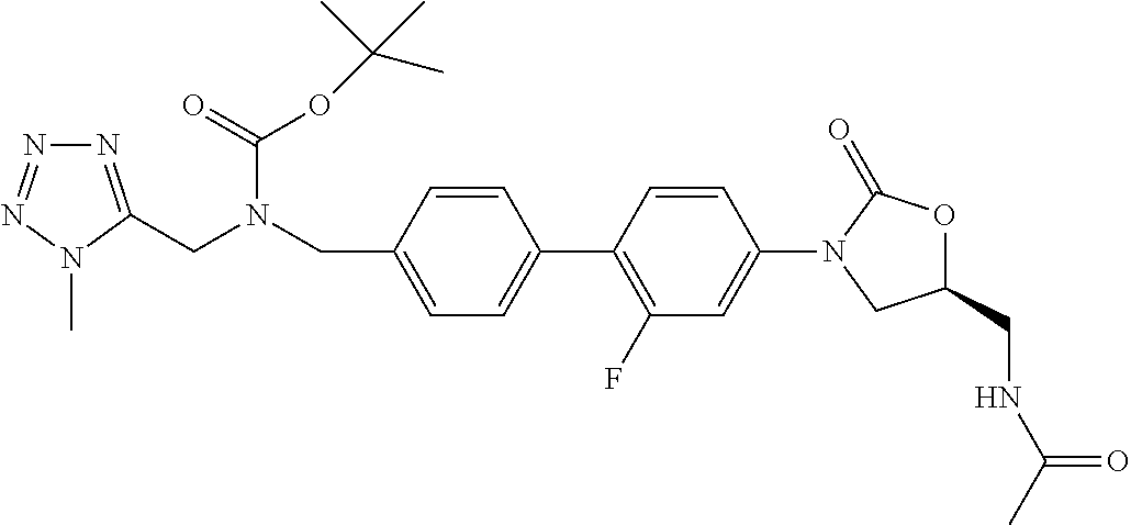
C1=C(CN(CC2=NN=NN2C)C(=O)OC(C)(C)C)C=CC(C2=C(F)C=C(N3CC(CNC(C)=O)OC3=O)C=C2)=C1
